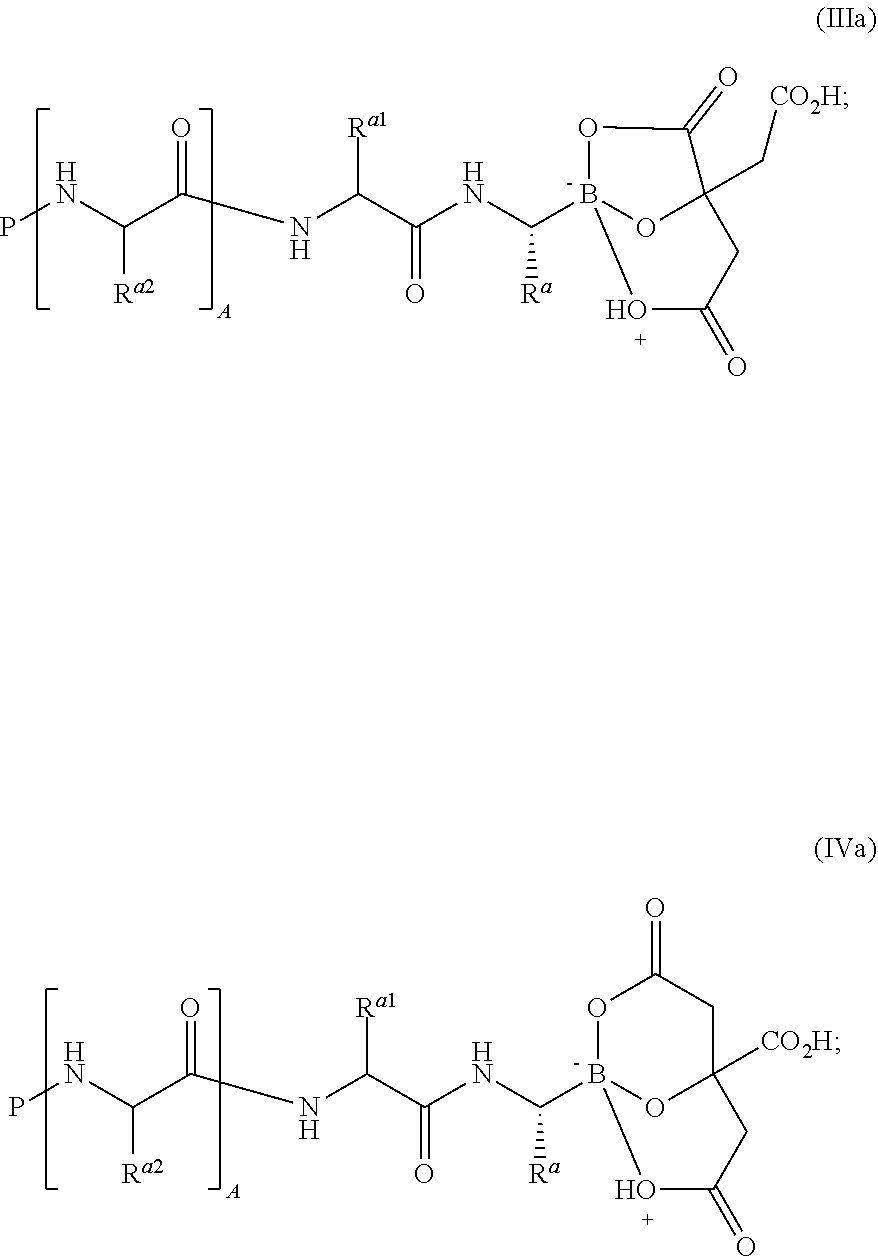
PNC(C(NC(C(NC(B12OC(C[CO2H])(C(=O)O1)CC(=O)O2)[Ra])=O)[Ra1])=O)[Ra2].PNC(C(NC(C(NC(B12OC([CO2H])(CC(=O)O1)CC(=O)O2)[Ra])=O)[Ra1])=O)[Ra2]
